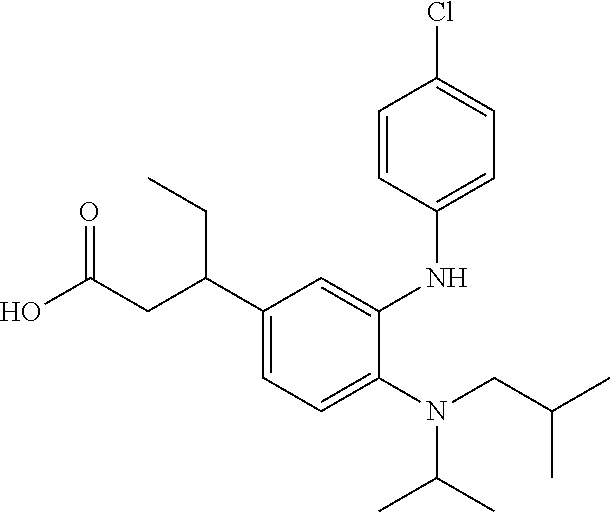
N(C(C)C)(CC(C)C)C1=CC=C(C(CC(O)=O)CC)C=C1NC1=CC=C(Cl)C=C1
